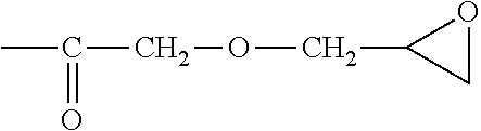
CC(COCC1CO1)=O
